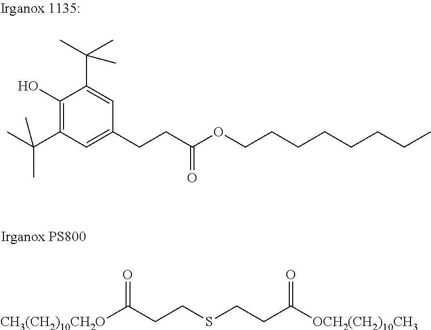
C1(O)=C(C(C)(C)C)C=C(CCC(OCCCCCCCC)=O)C=C1C(C)(C)C.[CH3(CH2)10CH2O]C(CCSCCC([OCH2(CH2)10CH3])=O)=O
